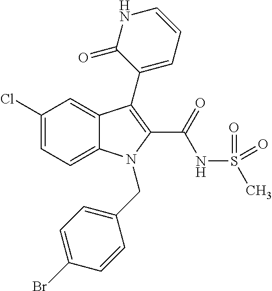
C12=CC=C(Cl)C=C1C(C1=CC=CNC1=O)=C(C(=O)NS(C)(=O)=O)N2CC1=CC=C(Br)C=C1
